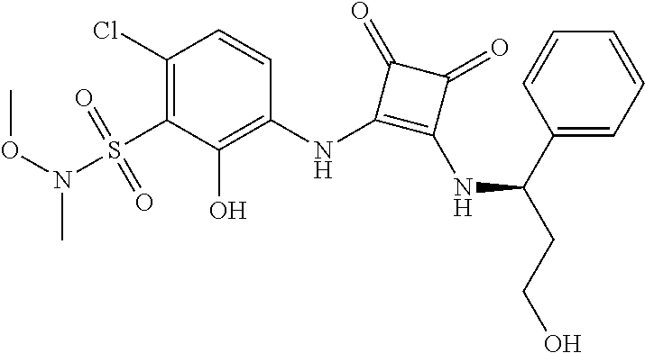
C1(Cl)=C(S(=O)(=O)N(C)OC)C(O)=C(NC2=C(NC(C3=CC=CC=C3)CCO)C(=O)C2=O)C=C1
